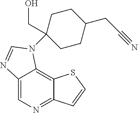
C12=CN=C3C(=C1N(C1(CO)CCC(CC#N)CC1)C=N2)SC=C3
